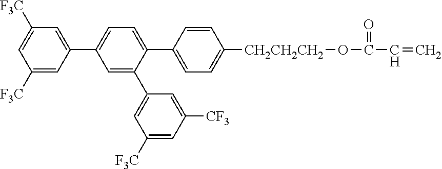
C1([F3C])=CC(C2=CC=C(C3=CC=C([CH2CH2CH2]OC(=O)C=C)C=C3)C(C3=CC([F3C])=CC([CF3])=C3)=C2)=CC([F3C])=C1
